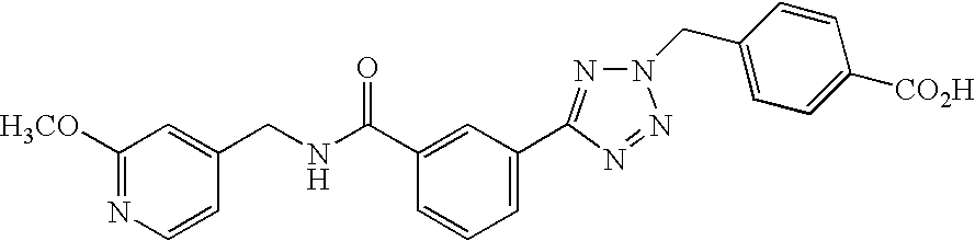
O=C(C1=CC(C2=NN(CC3=CC=C([CO2H])C=C3)N=N2)=CC=C1)NCC1=CC([H3CO])=NC=C1
